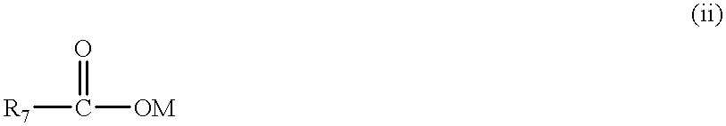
O=C([OM])[R7]
